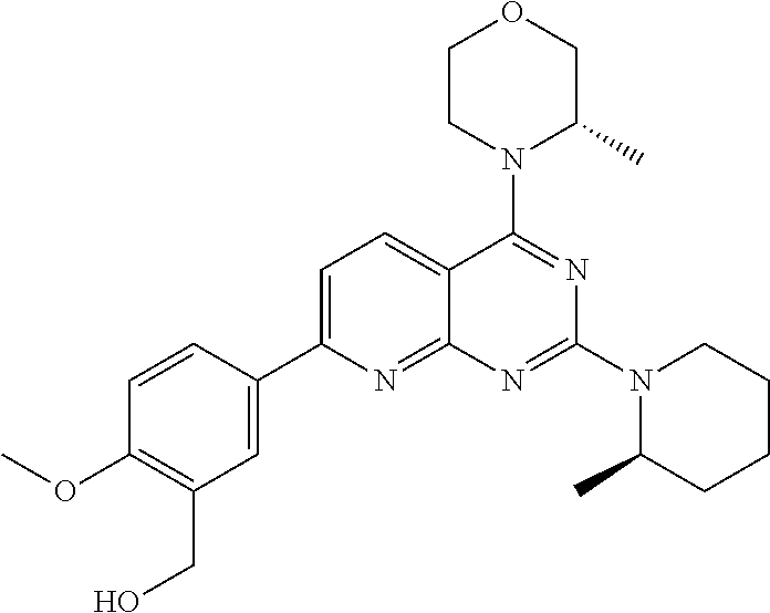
C1=C(C2=CC(CO)=C(OC)C=C2)N=C2C(=C1)C(N1C(C)COCC1)=NC(N1C(C)CCCC1)=N2
